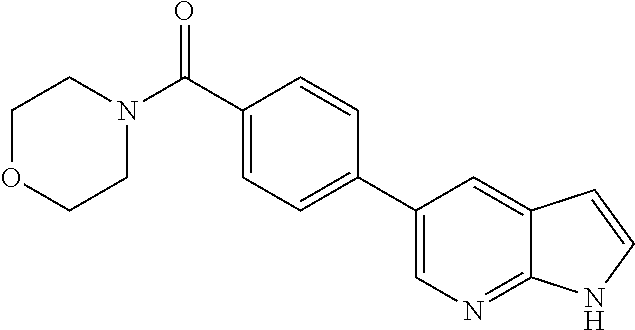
C12=NC=C(C3=CC=C(C(N4CCOCC4)=O)C=C3)C=C1C=CN2
